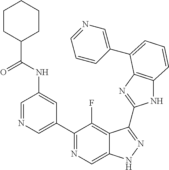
C1=NC=C(C2=NC=C3C(=C2F)C(C2=NC4=C(N2)C=CC=C4C2=CN=CC=C2)=NN3)C=C1NC(C1CCCCC1)=O
